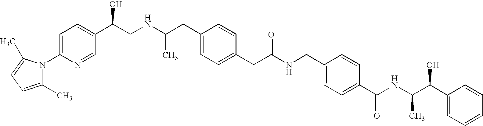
N1(C2=CC=C(C(CNC(CC3=CC=C(CC([N H]CC4=CC=C(C(NC(C(C5=CC=CC=C5)O)C)=O)C=C4)=O)C=C3)C)O)C=N2)C(C)=CC=C1C
